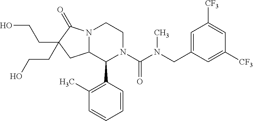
C1=C(CN(C(N2C(C3=C(C)C=CC=C3)C3N(CC2)C(=O)C(CCO)(CCO)C3)=O)C)C=C([CF3])C=C1[CF3]
